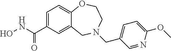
C12=CC(C(NO)=O)=CC=C1OCCN(CC1=CC=C(OC)N=C1)C2
